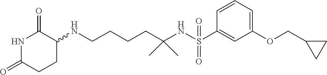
N1C(=O)CCC(NCCCCC(NS(C2=CC(OCC3CC3)=CC=C2)(=O)=O)(C)C)C1=O
